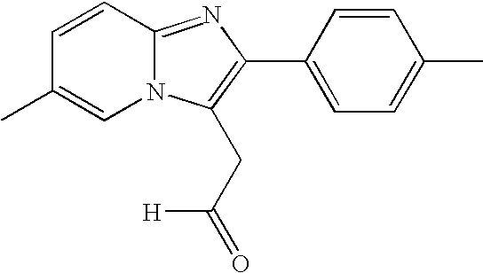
C1=CC2=NC(C3=CC=C(C)C=C3)=C(CC([H])=O)N2C=C1C
